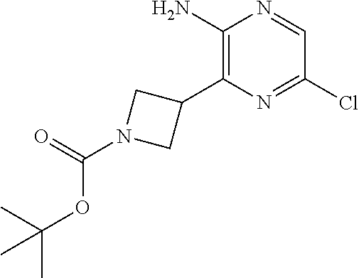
C1(N)=C(C2CN(C(=O)OC(C)(C)C)C2)N=C(Cl)C=N1
